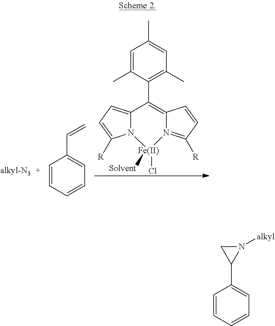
C1=C(C)C(C2=C3N(=C([R])C=C3)[Fe]([Solvent])(Cl)N3C2=CC=C3[R])=C(C)C=C1C.C1=CC=CC=C1C=C.C1=CC=CC=C1C1N([alkyl])C1
